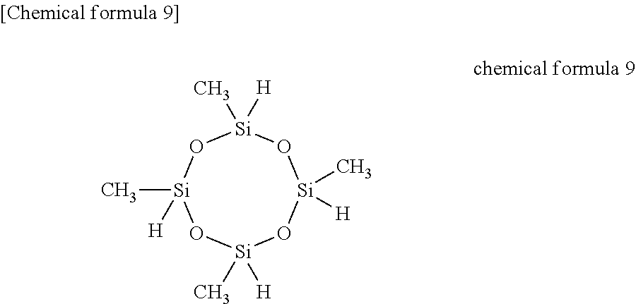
C[Si]1([H])O[Si](C)([H])O[Si](C)([H])O[Si](C)([H])O1
